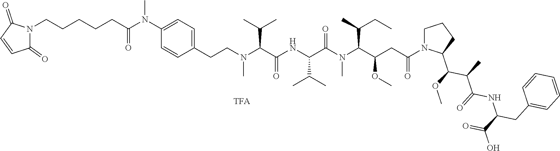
C1(=O)N(CCCCCC(=O)N(C2=CC=C(CCN(C(C(=O)NC(C(C)C)C(N(C(C(CC(=O)N3CCCC3C(OC)C(C)C(=O)NC(CC3=CC=CC=C3)C(O)=O)OC)C(C)CC)C)=O)C(C)C)C)C=C2)C)C(=O)C=C1
